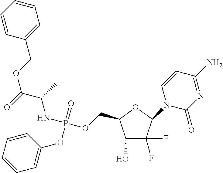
C1(O)C(F)(F)C(N2C(=O)N=C(N)C=C2)OC1COP(NC(C)C(OCC1=CC=CC=C1)=O)(=O)OC1=CC=CC=C1
